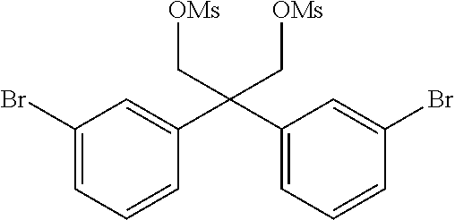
C1(Br)=CC=CC(C(C2=CC=CC(Br)=C2)(C[OMs])C[OMs])=C1
